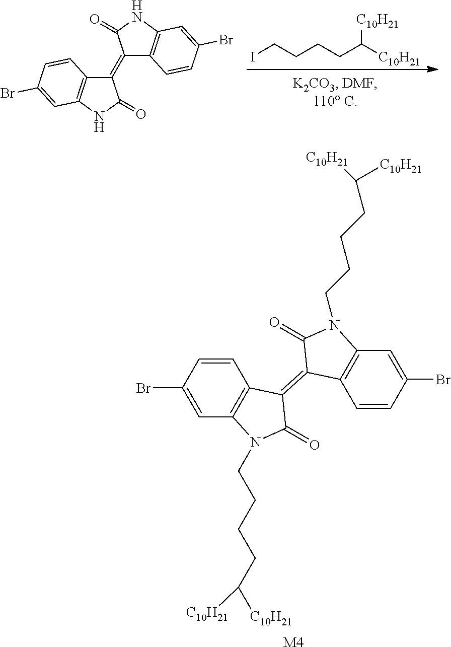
C12=C(C=C(Br)C=C1)N(CCCCC([C10H21])[C10H21])C(=O)C2=C1C2=C(C=C(Br)C=C2)N(CCCCC([C10H21])[C10H21])C1=O.[M4].C(CCC([C10H21])[C10H21])CI.C1(=C2C3=C(NC2=O)C=C(Br)C=C3)C2=C(NC1=O)C=C(Br)C=C2
